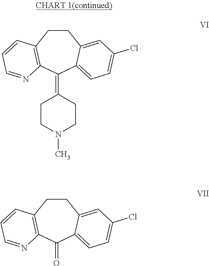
C1CC2=C(C(=C3CCN(C)CC3)C3=CC=C(Cl)C=C13)N=CC=C2.C1CC2=C(C(=O)C3=CC=C(Cl)C=C13)N=CC=C2
